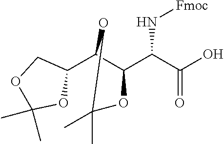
C1(C2C(C(C(O)=O)N[Fmoc])OC(C)(C)O2)COC(C)(C)O1
